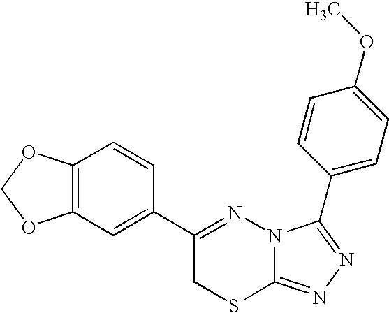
C12=C(C=C(C3=NN4C(=NN=C4C4=CC=C(OC)C=C4)SC3)C=C1)OCO2
